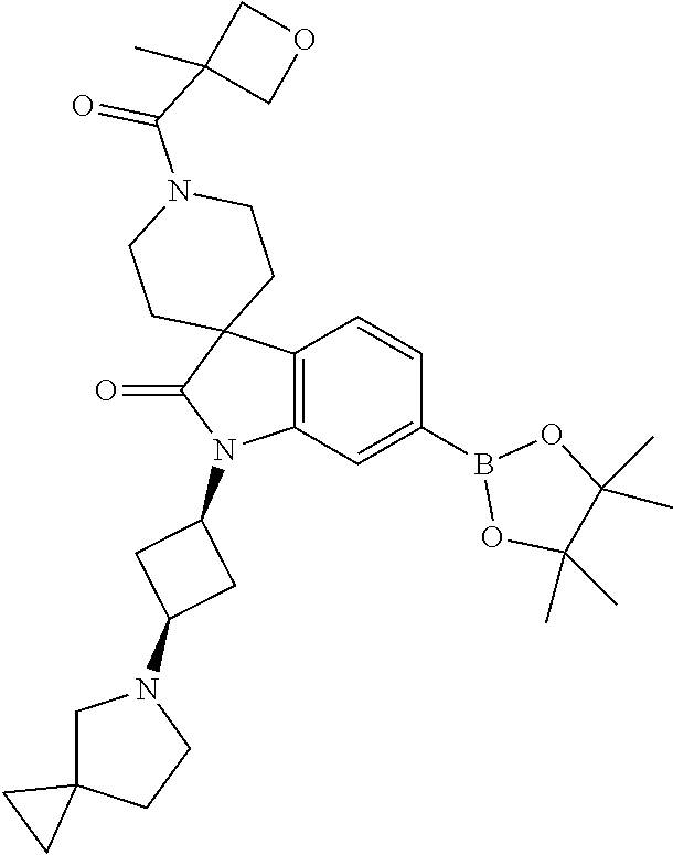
C12=C(C=C(B3OC(C)(C)C(C)(C)O3)C=C1)N(C1CC(N3CC4(CC3)CC4)C1)C(=O)C21CCN(C(C2(C)COC2)=O)CC1
